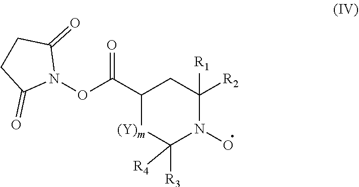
O(C(C1[(Y)m]C([R4])([R3])N(O)C([R2])([R1])C1)=O)N1C(=O)CCC1=O
